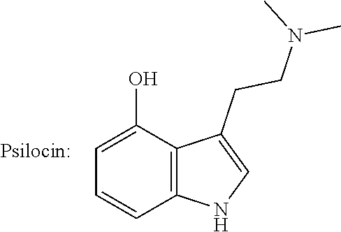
C12=C(C(O)=CC=C1)C(CCN(C)C)=CN2
